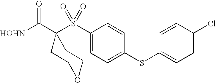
[HOHN]C(C1(S(C2=CC=C(SC3=CC=C(Cl)C=C3)C=C2)(=O)=O)CCOCC1)=O
